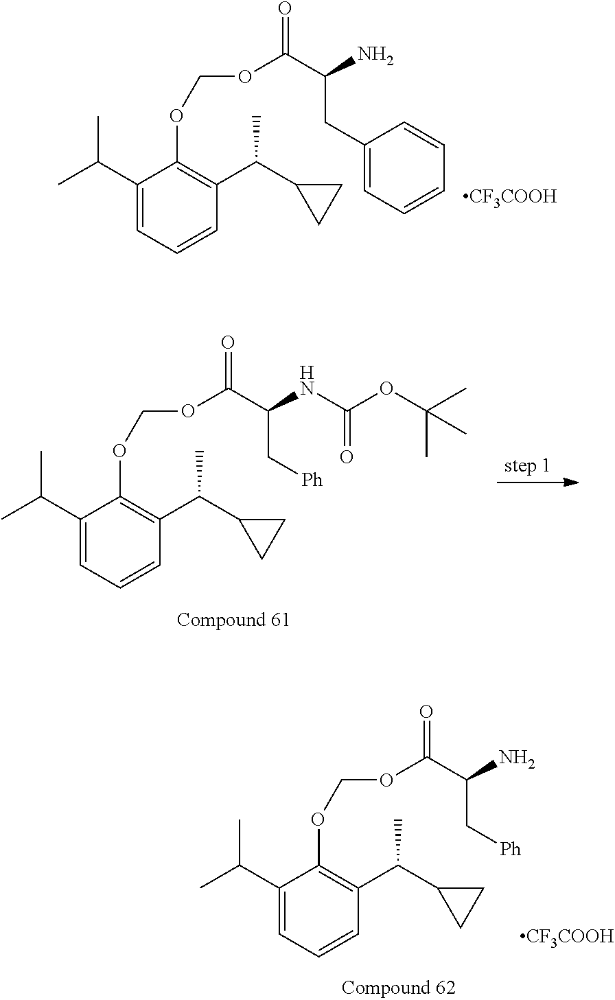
C1(C(C)C)=CC=CC(C(C2CC2)C)=C1OCOC(=O)C(N)CC1=CC=CC=C1.[CF3COOH].C1(C(C)C)=CC=CC(C(C2CC2)C)=C1OCOC(=O)C(NC(OC(C)(C)C)=O)C[Ph].C1(C(C)C)=CC=CC(C(C2CC2)C)=C1OCOC(=O)C(N)C[Ph].[CF3COOH]
